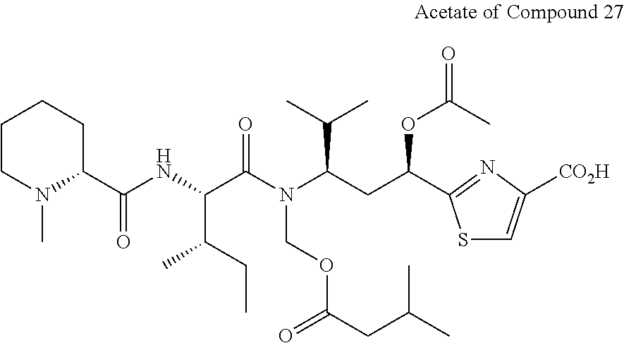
C1CN(C)C(C(NC(C(N(C(CC(OC(=O)C)C2=NC([CO2H])=CS2)C(C)C)COC(CC(C)C)=O)=O)C(CC)C)=O)CC1
